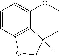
C1=CC2=C(C(OC)=C1)C(C)(C)CO2
